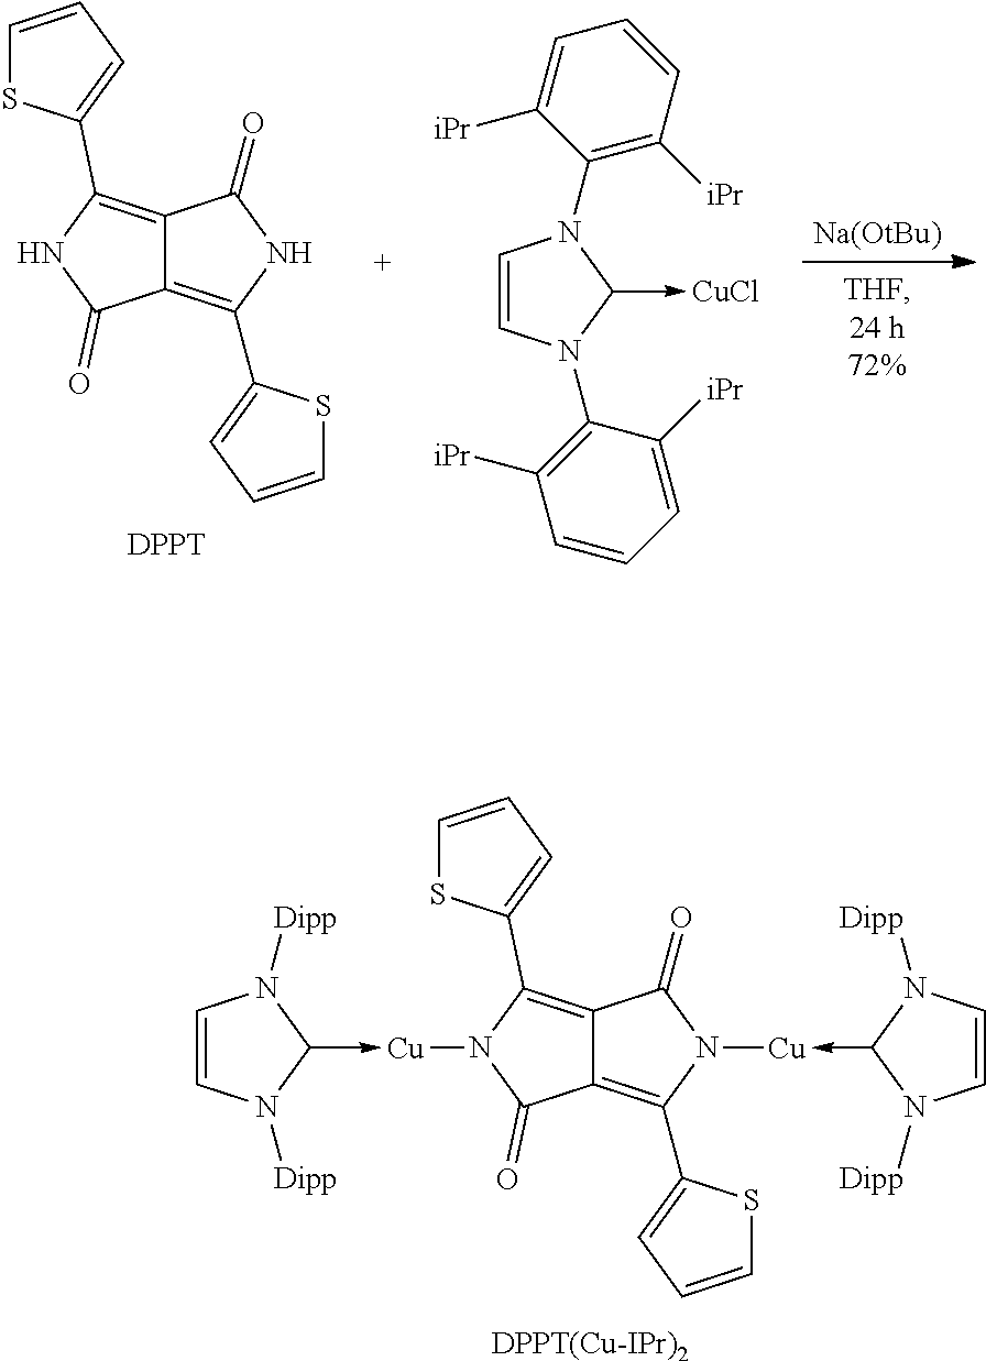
[Na(OtBu)].[DPPT].C1=CC=C(C2=C3C(=C(C4=CC=CS4)NC3=O)C(=O)N2)S1.C1=CN(C2=C([iPr])C=CC=C2[iPr])C(->[CuCl])N1C1=C([iPr])C=CC=C1[iPr].C1=CC=C(C2=C3C(=C(C4=CC=CS4)N([Cu]-C4N([Dipp])C=CN4[Dipp])C3=O)C(=O)N2[Cu]-C2N([Dipp])C=CN2[Dipp])S1.[DPPT(Cu-IPr)2]
